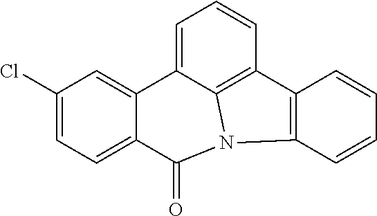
ClC1=CC=C2C(=C1)C1=CC=CC3=C1N(C2=O)C1=C3C=CC=C1
